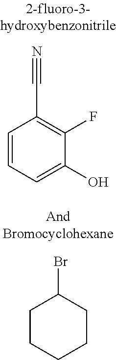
C1=CC=C(O)C(F)=C1C#N.C1CCCCC1Br
